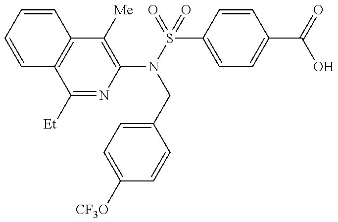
C1=CC=CC2=C1C([Et])=NC(N(CC1=CC=C([CF3O])C=C1)S(C1=CC=C(C(O)=O)C=C1)(=O)=O)=C2[Me]
